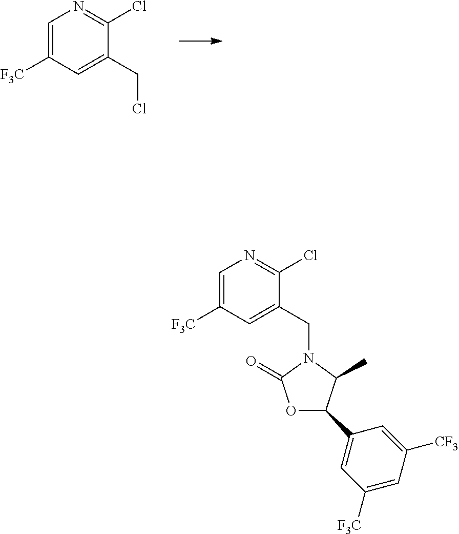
C1=C([F3C])C=C(CCl)C(Cl)=N1.C1=C([F3C])C=C(CN2C(=O)OC(C3=CC([F3C])=CC([CF3])=C3)C2C)C(Cl)=N1
